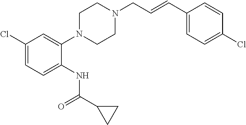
C1(Cl)=CC=C(NC(C2CC2)=O)C(N2CCN(CC=CC3=CC=C(Cl)C=C3)CC2)=C1
